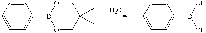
C1=CC=C(B2OCC(C)(C)CO2)C=C1.C1=CC=C(B(O)O)C=C1
